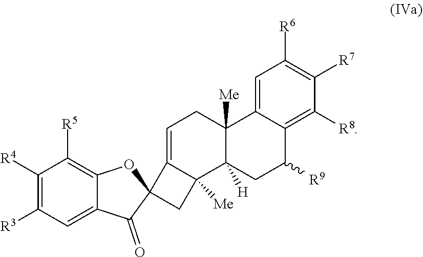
C1([R4])=C([R3])C=C2C(=C1[R5])OC1(C2=O)C2=CCC3([Me])C([H])(C2([Me])C1)CC([R9])C1=C([R8])C([R7])=C([R6])C=C31
